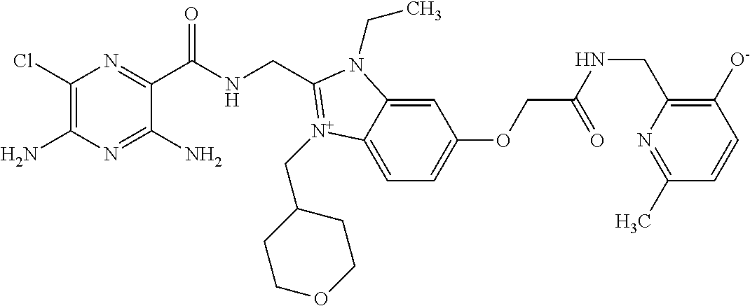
C1(Cl)=C(N)N=C(N)C(C(NCC2=[N+](CC3CCOCC3)C3=CC=C(OCC(=O)NCC4=C([O-])C=CC(C)=N4)C=C3N2CC)=O)=N1
